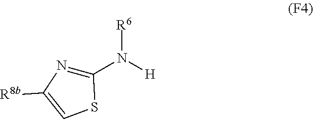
C1(N([H])[R6])=NC([R8b])=CS1
